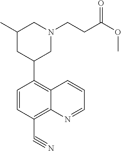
CC1CC(C2=C3C(=C(C#N)C=C2)N=CC=C3)CN(CCC(OC)=O)C1
